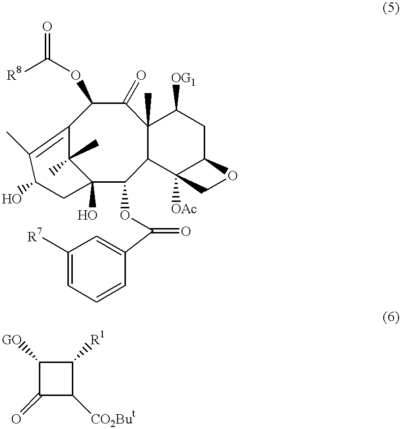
C1(OC(C2=CC([R7])=CC=C2)=O)C2C(C)(C(=O)C(OC([R8])=O)C3=C(C)C(O)CC1(O)C3(C)C)C([OG1])CC1C2([OAc])CO1.C1([GO])C(=O)C([CO2But])C1[R1]
